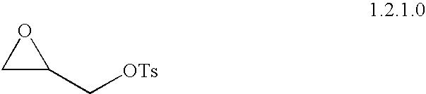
C1C(C[OTs])O1
